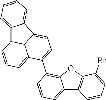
C12=CC=CC(C3=CC=C4C5C3=CC=CC5C3=CC=CC=C34)=C1OC1=C2C=CC=C1Br
